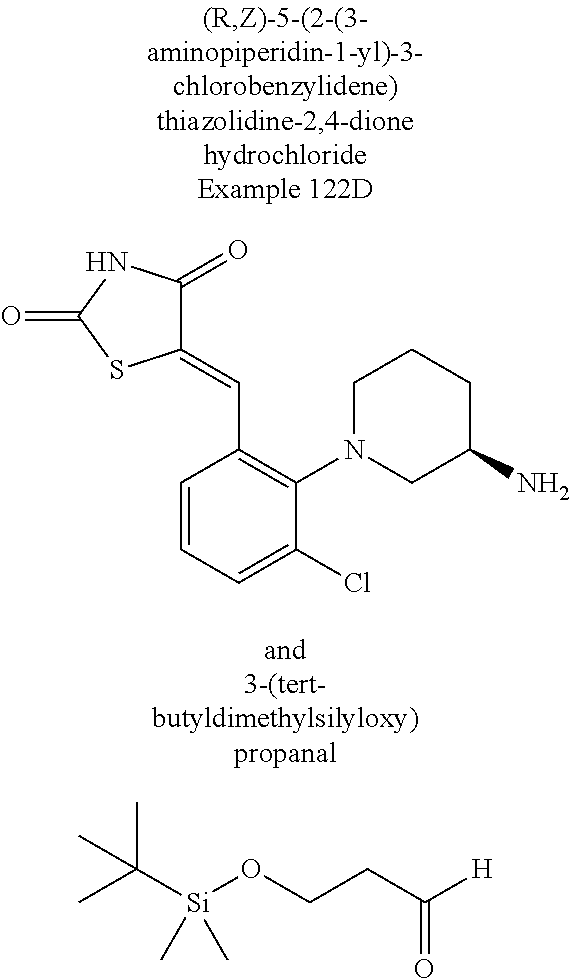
C1=CC=C(Cl)C(N2CC(N)CCC2)=C1C=C1C(=O)NC(=O)S1.[H]C(CCO[Si](C(C)(C)C)(C)C)=O
